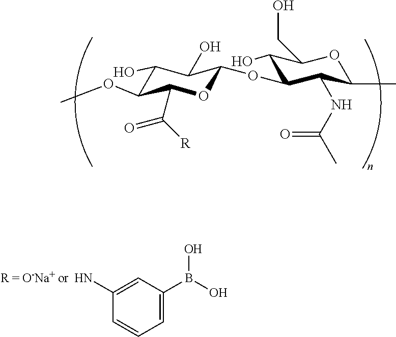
C1(O)C(OC)C(C([R])=O)OC(OC2C(O)C(CO)OC(C)C2NC(C)=O)C1O.NC1=CC(B(O)O)=CC=C1
